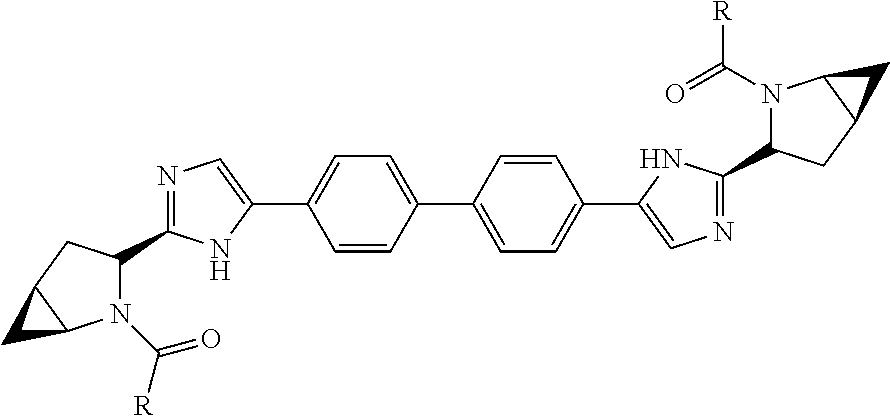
N1(C([R])=O)C(C2=NC=C(C3=CC=C(C4=CC=C(C5=CN=C(C6N(C(=O)[R])C7C(C6)C7)N5)C=C4)C=C3)N2)CC2C1C2
